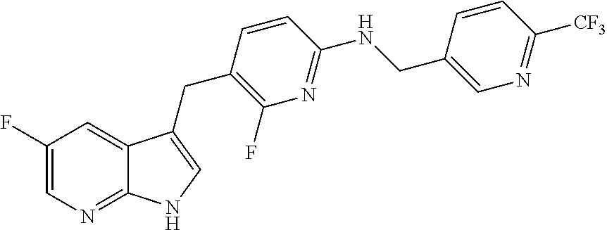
C1(F)=CN=C2C(=C1)C(CC1=C(F)N=C(NCC3=CN=C([CF3])C=C3)C=C1)=CN2
